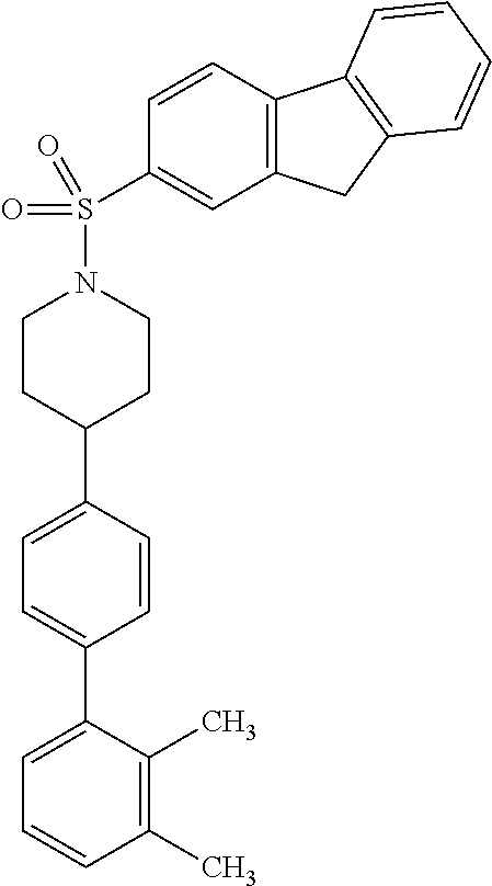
C1(C)=C(C)C(C2=CC=C(C3CCN(S(C4=CC5=C(C=C4)C4=C(C5)C=CC=C4)(=O)=O)CC3)C=C2)=CC=C1
